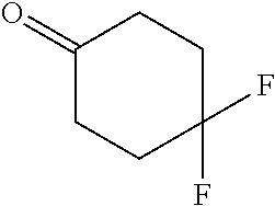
C1(=O)CCC(F)(F)CC1
